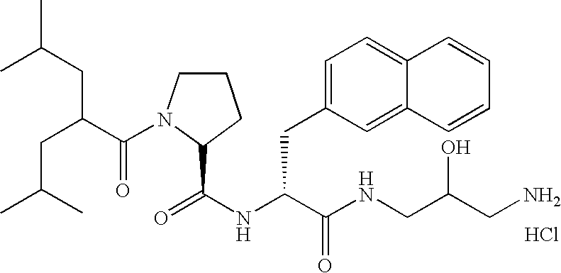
N(C(C(NCC(CN)O)=O)CC1=CC=C2C(=C1)C=CC=C2)C(=O)C1N(C(C(CC(C)C)CC(C)C)=O)CCC1.Cl
